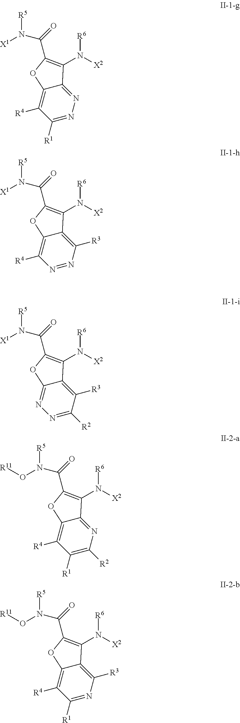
C1([R1])=NN=C2C(=C1[R4])OC(C(=O)N([X1])[R5])=C2N([X2])[R6].N1=NC([R3])=C2C(=C1[R4])OC(C(=O)N([X1])[R5])=C2N([X2])[R6].N1=C([R2])C([R3])=C2C(=N1)OC(C(=O)N([X1])[R5])=C2N([X2])[R6].C1([R1])=C([R2])N=C2C(=C1[R4])OC(C(=O)N(O[R11])[R5])=C2N([X2])[R6].C1([R1])=NC([R3])=C2C(=C1[R4])OC(C(=O)N(O[R11])[R5])=C2N([X2])[R6]
